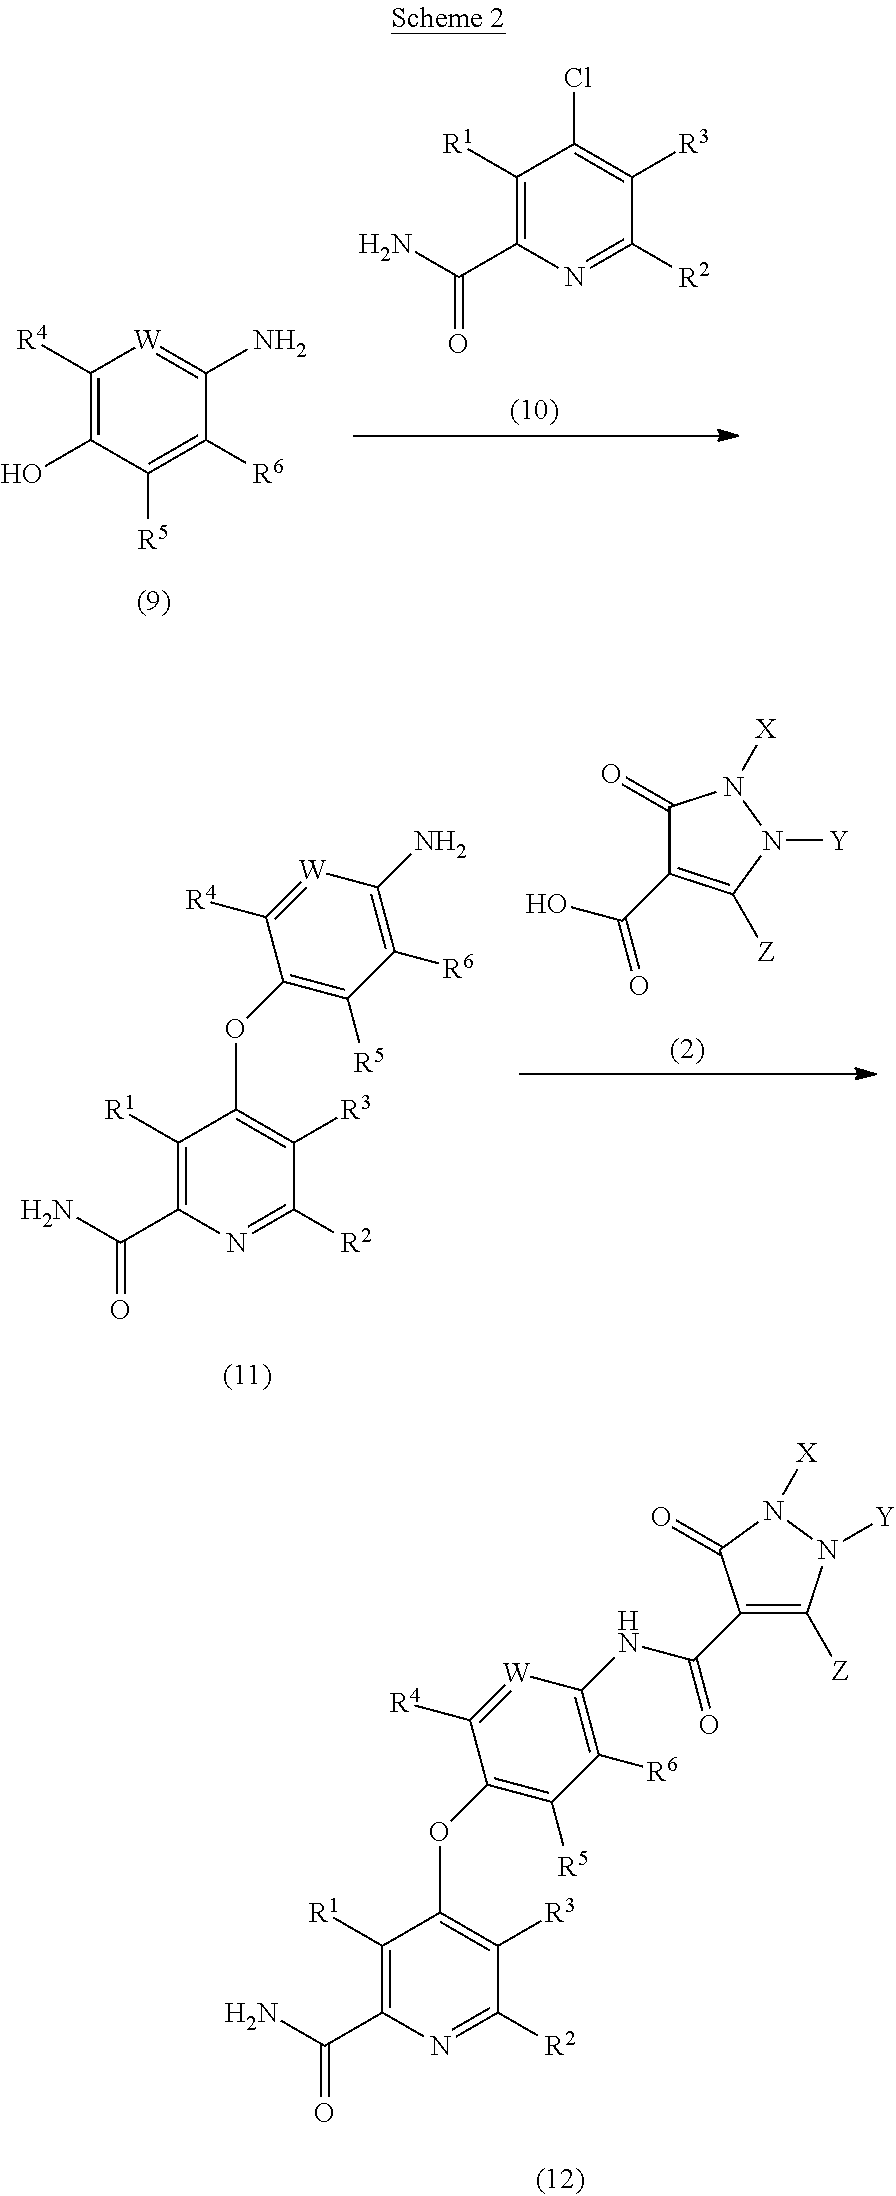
C(=O)(C1=C([R1])C(Cl)=C([R3])C([R2])=N1)N.C1([R4])=C(O)C([R5])=C([R6])C(N)=[W]1.C1(=O)C(C(=O)O)=C([Z])N([Y])N1[X].C(=O)(C1=C([R1])C(OC2=C([R5])C([R6])=C(N)[W]=C2[R4])=C([R3])C([R2])=N1)N.C(=O)(C1=C([R1])C(OC2=C([R5])C([R6])=C(NC(=O)C3=C([Z])N([Y])N([X])C3=O)[W]=C2[R4])=C([R3])C([R2])=N1)N
